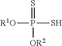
[R1O]P(S)(=S)[OR2]
